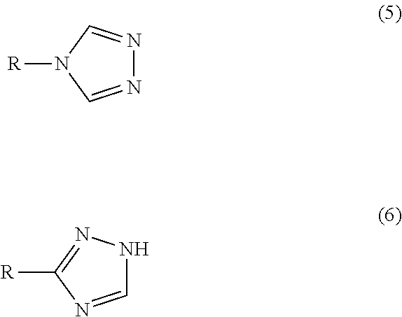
N1=CN([R])C=N1.C1=NC([R])=NN1
